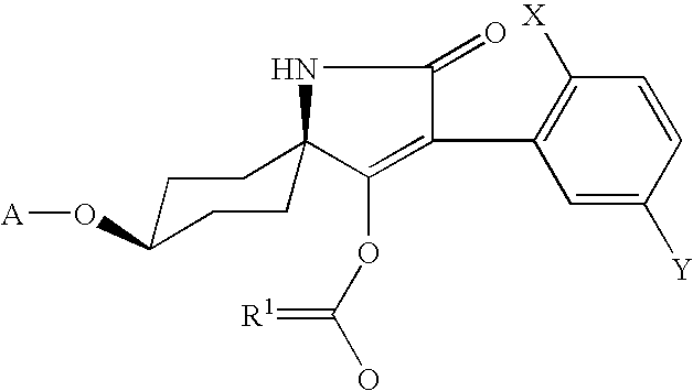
C1=C([Y])C=CC([X])=C1C1=C(OC(O)=[R1])C2(NC1=O)CCC(O[A])CC2
